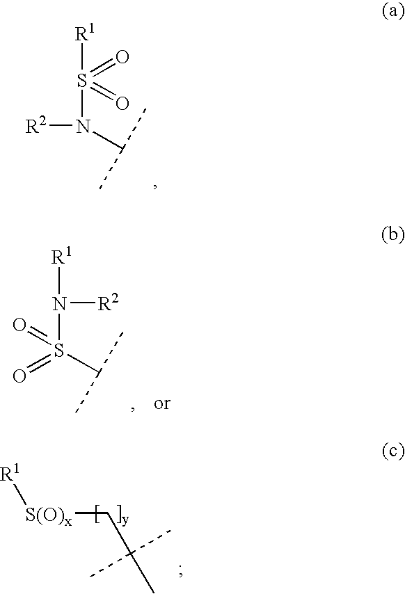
[R2]N(C(C)C)S([R1])(=O)=O.O=S(C(C)C)(=O)N([R1])[R2].[R1][S(O)x]CC(C)(C)C
